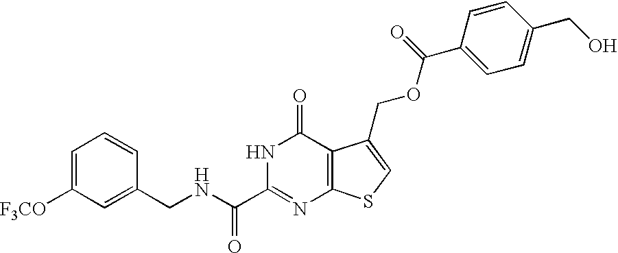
C1(CNC(C2=NC3=C(C(=O)N2)C(COC(C2=CC=C(CO)C=C2)=O)=CS3)=O)=CC([F3CO])=CC=C1
